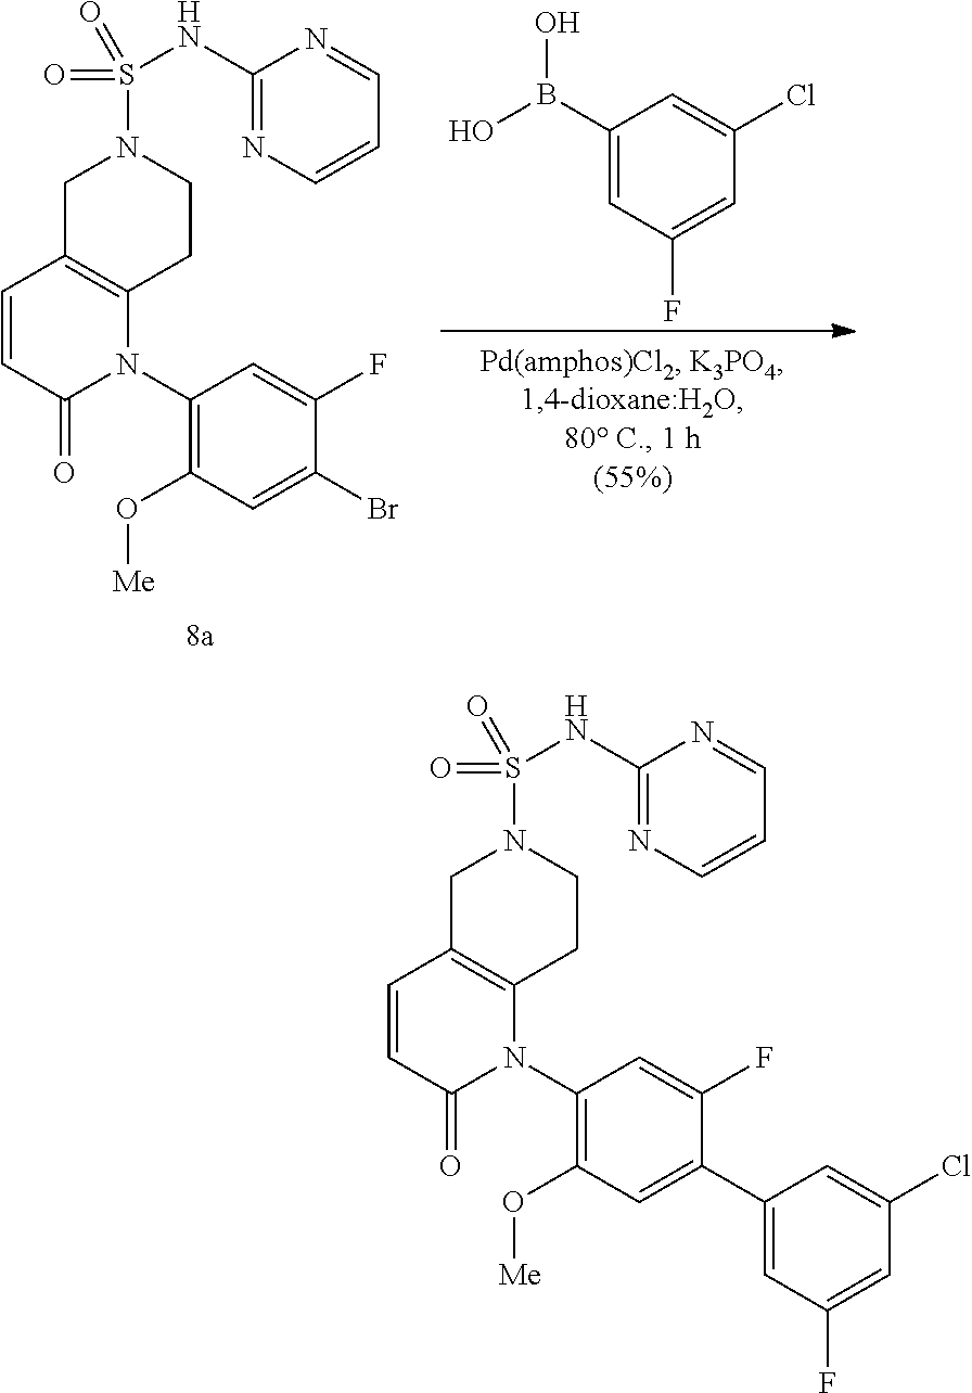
C1C2=C(CCN1S(=O)(=O)NC1=NC=CC=N1)N(C1=C(O[Me])C=C(C3=CC(F)=CC(Cl)=C3)C(F)=C1)C(=O)C=C2.C1C2=C(CCN1S(=O)(=O)NC1=NC=CC=N1)N(C1=C(O[Me])C=C(Br)C(F)=C1)C(=O)C=C2.C1(B(O)O)=CC(F)=CC(Cl)=C1
